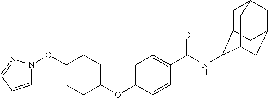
C1=C(OC2CCC(ON3C=CC=N3)CC2)C=CC(C(NC2C3CC4CC(CC2C4)C3)=O)=C1
